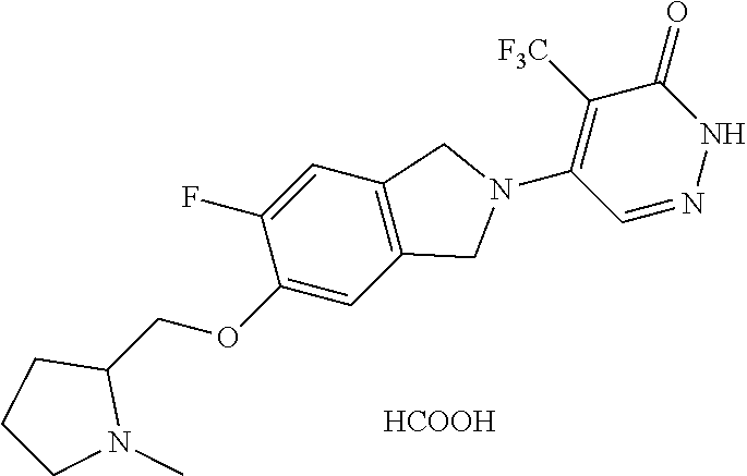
C1(OCC2CCCN2C)=CC2=C(C=C1F)CN(C1=C([F3C])C(=O)NN=C1)C2.[HCOOH]
